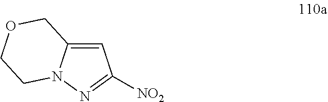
C1=C2N(N=C1[NO2])CCOC2
